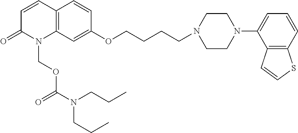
C12=C(C=C(OCCCCN3CCN(C4=CC=CC5=C4C=CS5)CC3)C=C1)N(COC(N(CCC)CCC)=O)C(=O)C=C2
